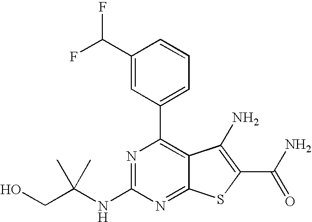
C1(C(F)F)=CC(C2=C3C(=NC(NC(CO)(C)C)=N2)SC(C(=O)N)=C3N)=CC=C1
